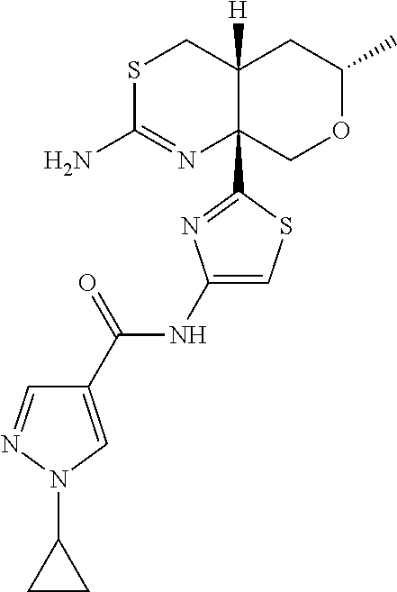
S1C(N)=NC2(C3=NC(NC(C4=CN(C5CC5)N=C4)=O)=CS3)C([H])(C1)CC(C)OC2
